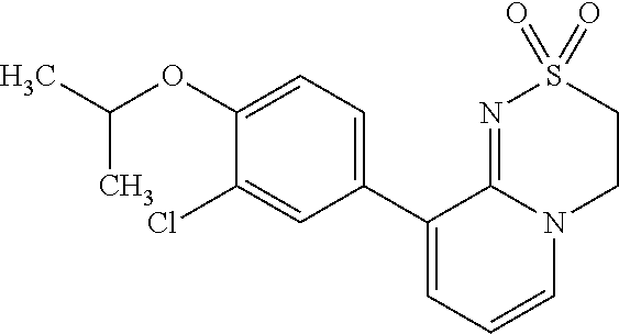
C1(OC(C)C)=CC=C(C2=CC=CN3C2=NS(=O)(=O)CC3)C=C1Cl
